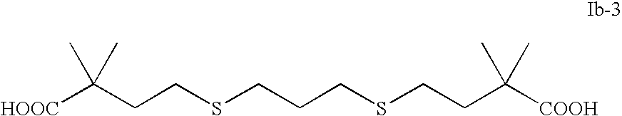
[HOOC]C(CCSCCCSCCC([COOH])(C)C)(C)C
